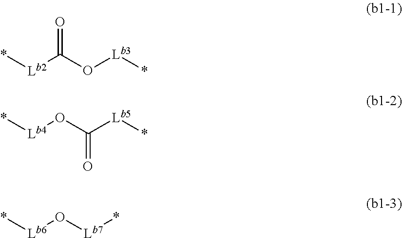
*[Lb2]C(O[Lb3]*)=O.*[Lb4]OC([Lb5]*)=O.*[Lb6]O[Lb7]*
